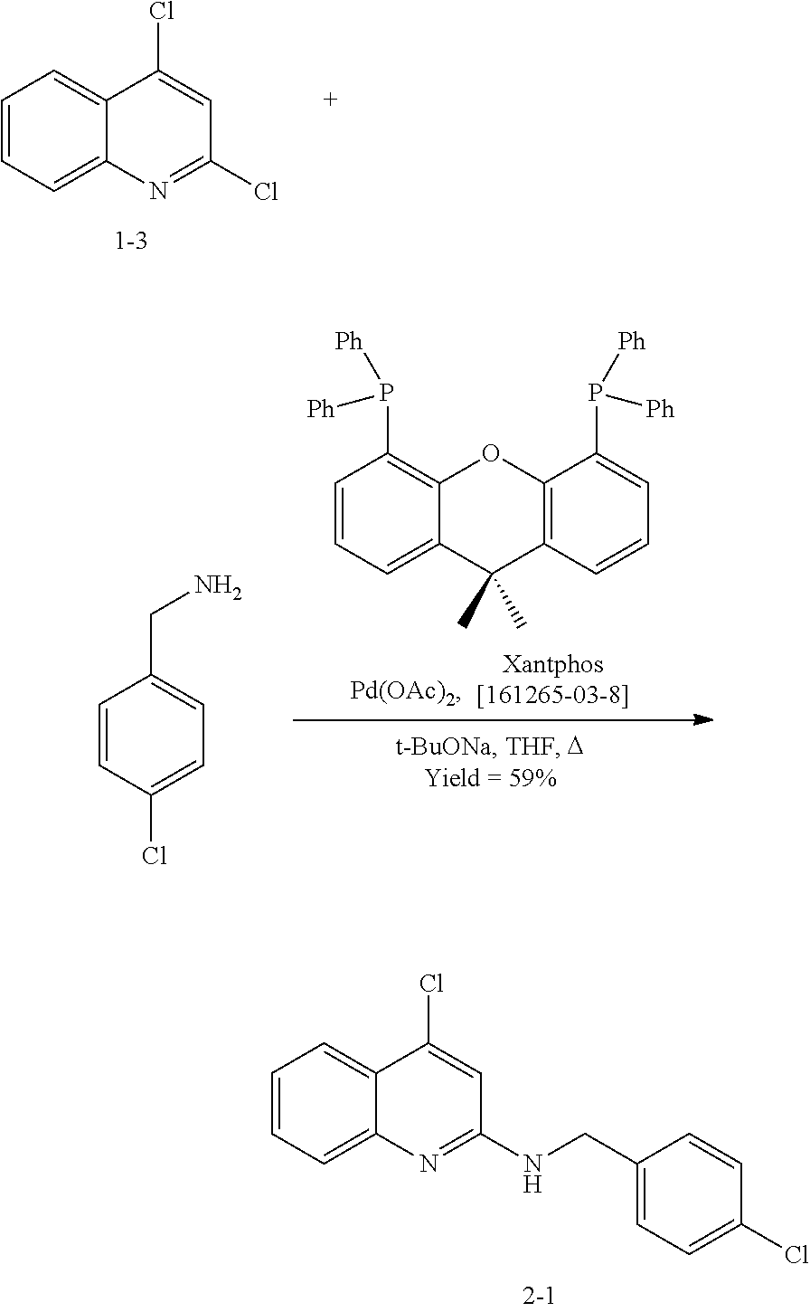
C1=CC=C2C(=C1)C(Cl)=CC(Cl)=N2.C1=CC=C2C(=C1)C(Cl)=CC(NCC1=CC=C(Cl)C=C1)=N2.C1=CC(Cl)=CC=C1CN.C1=CC=C2C(=C1P([Ph])[Ph])OC1=C(C2(C)C)C=CC=C1P([Ph])[Ph]
